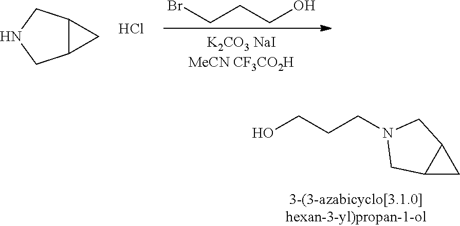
C12CC1CN(CCCO)C2.BrCCCO.C12C(CNC1)C2.Cl
